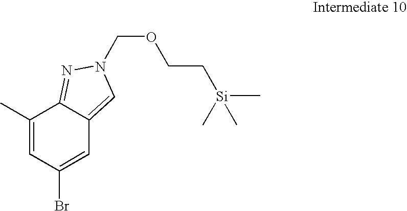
C1(C)=CC(Br)=CC2=CN(COCC[Si](C)(C)C)N=C12
